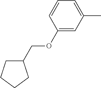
C1(OCC2CCCC2)=CC(C)=CC=C1
